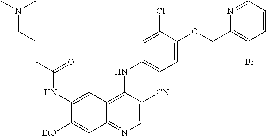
C1=C([CN])C(NC2=CC=C(OCC3=C(Br)C=CC=N3)C(Cl)=C2)=C2C(=N1)C=C([EtO])C(NC(CCCN(C)C)=O)=C2
